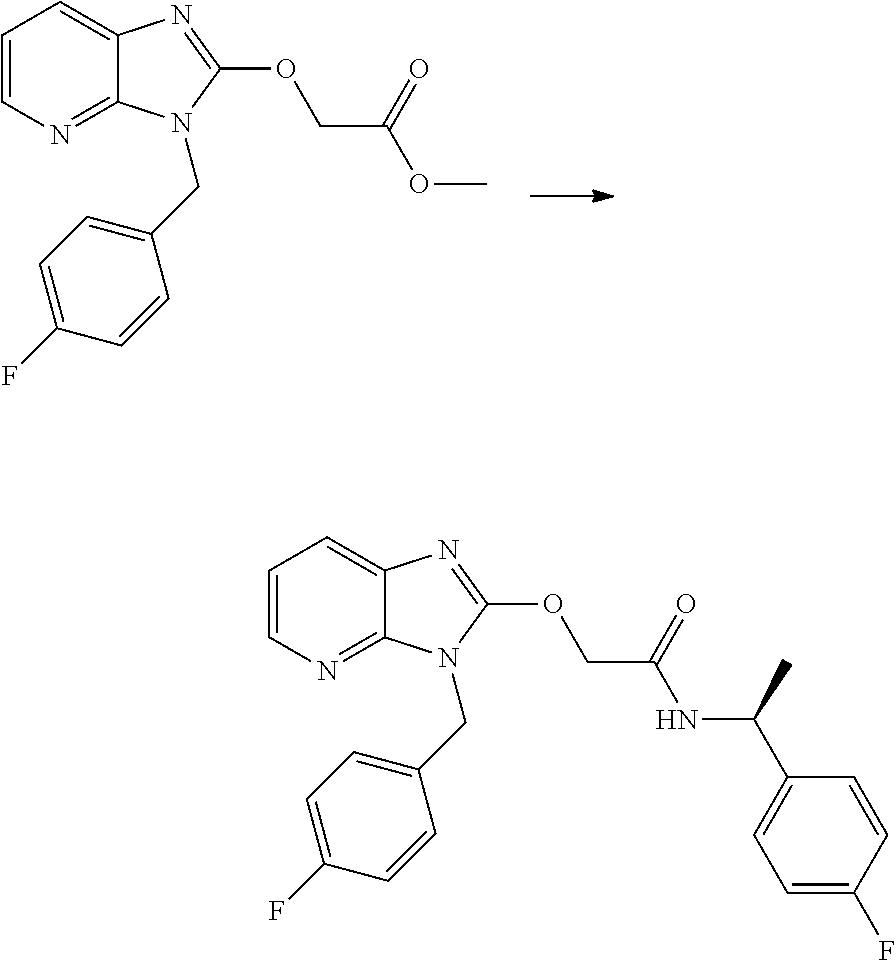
C1=CN=C2C(=C1)N=C(OCC(OC)=O)N2CC1=CC=C(F)C=C1.C1=CN=C2C(=C1)N=C(OCC(NC(C1=CC=C(F)C=C1)C)=O)N2CC1=CC=C(F)C=C1
